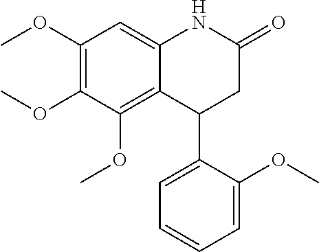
C1(OC)=C(OC)C=C2C(=C1OC)C(C1=CC=CC=C1OC)CC(=O)N2
